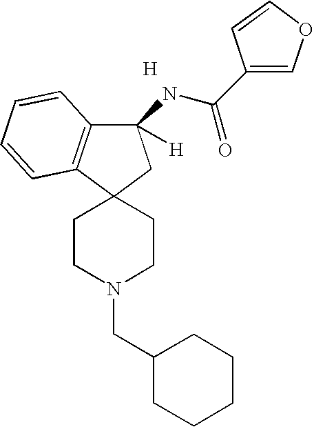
C1(NC(C2=COC=C2)=O)([H])C2=C(C3(C1)CCN(CC1CCCCC1)CC3)C=CC=C2.[H]
